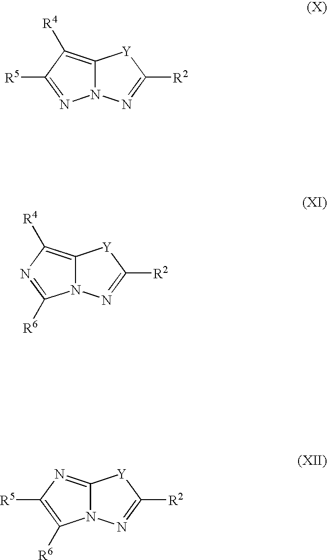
N12C(=C([R4])C([R5])=N1)[Y]C([R2])=N2.N12C(=C([R4])N=C1[R6])[Y]C([R2])=N2.N12C(=NC([R5])=C1[R6])[Y]C([R2])=N2
